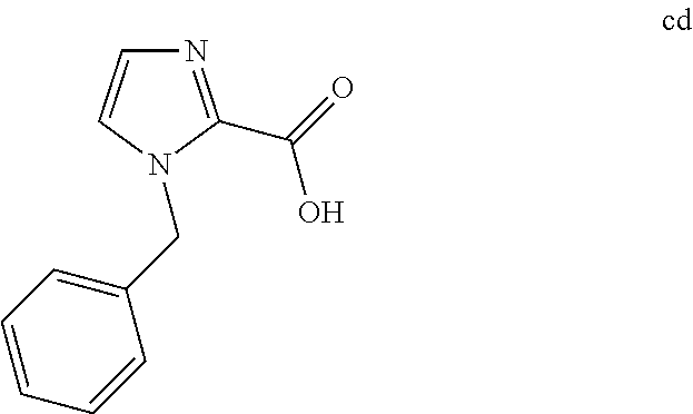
N1=C(C(=O)O)N(CC2=CC=CC=C2)C=C1
